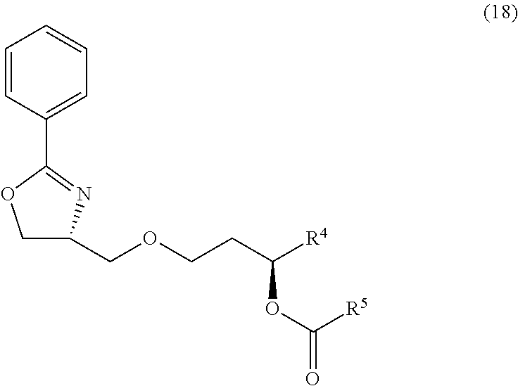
C1=CC(C2=NC(COCCC([R4])OC([R5])=O)CO2)=CC=C1
